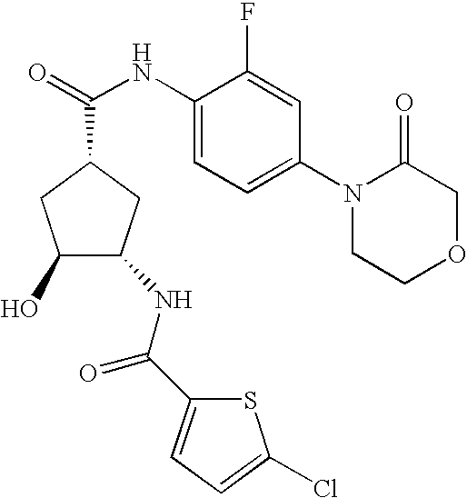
O=C(NC1=CC=C(N2CCOCC2=O)C=C1F)C1CC(O)C(NC(C2=CC=C(Cl)S2)=O)C1
